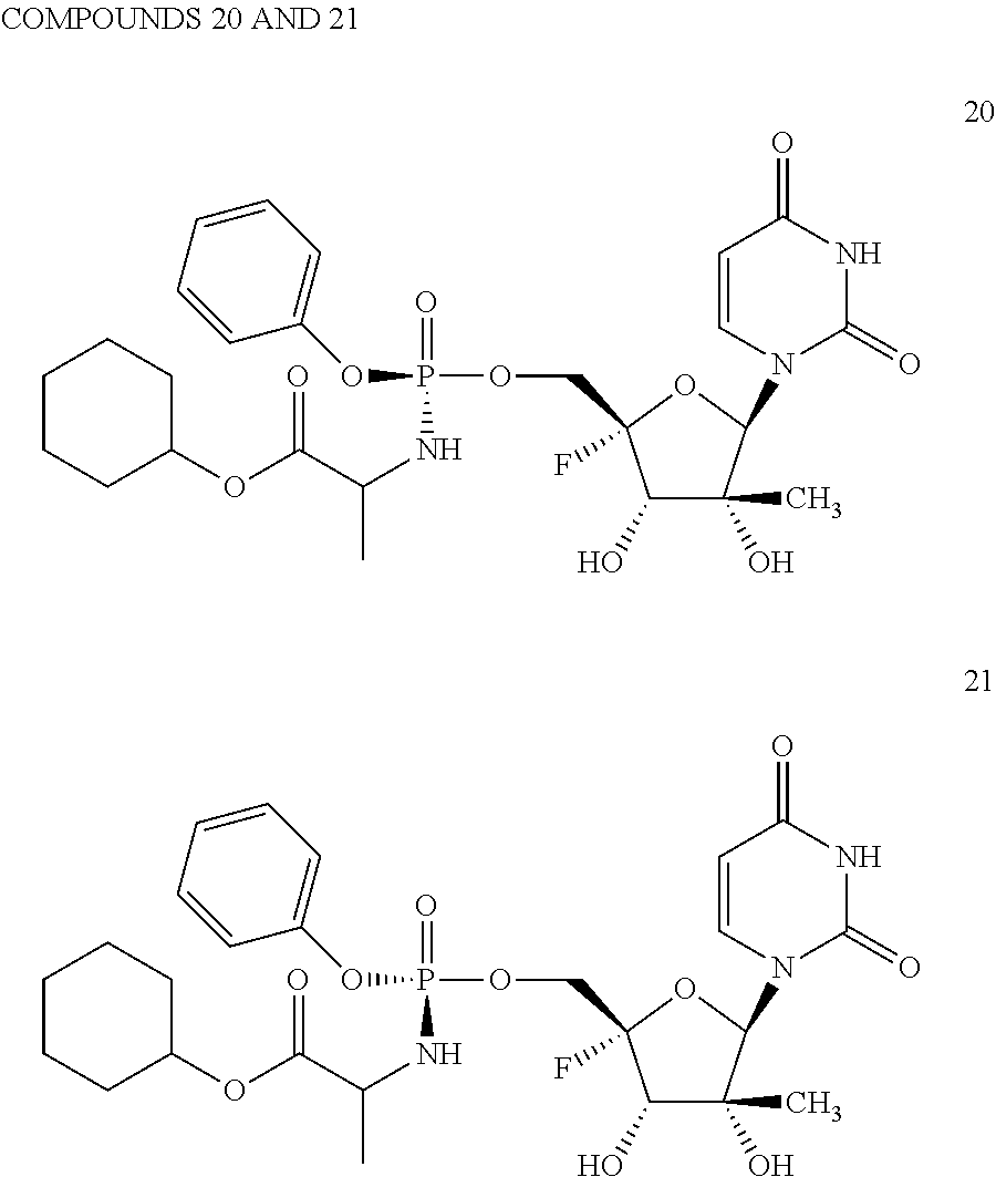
C1(O)C(O)(C)C(N2C=CC(=O)NC2=O)OC1(F)COP(=O)(NC(C)C(OC1CCCCC1)=O)OC1=CC=CC=C1.C1(O)C(O)(C)C(N2C=CC(=O)NC2=O)OC1(F)COP(=O)(NC(C)C(OC1CCCCC1)=O)OC1=CC=CC=C1
